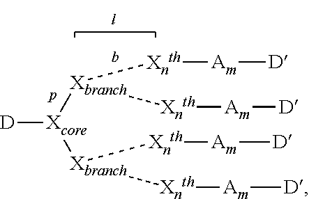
[D][Xcore]([Xbranch]([Xnth][Am][D])[Xnth][Am][D])[Xbranch]([Xnth][Am][D])[Xnth][Am][D]
